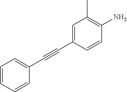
C(C1=CC=CC=C1)#CC1=CC(C)=C(N)C=C1
